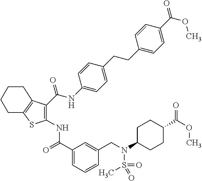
C1(C(=O)NC2=C(C(NC3=CC=C(CCC4=CC=C(C(OC)=O)C=C4)C=C3)=O)C3=C(S2)CCCC3)=CC=CC(CN(C2CCC(C(OC)=O)CC2)S(=O)(C)=O)=C1
